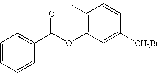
C1(F)=C(OC(C2=CC=CC=C2)=O)C=C([CH2Br])C=C1
